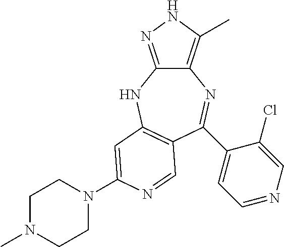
C12=C(C)NN=C1NC1=C(C=NC(N3CCN(C)CC3)=C1)C(C1=CC=NC=C1Cl)=N2
